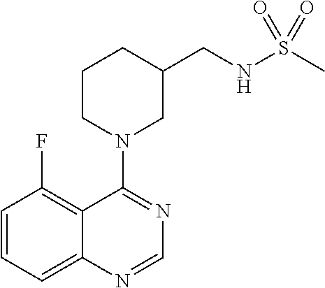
C1=CC=C2C(=C1F)C(N1CC(CNS(C)(=O)=O)CCC1)=NC=N2
